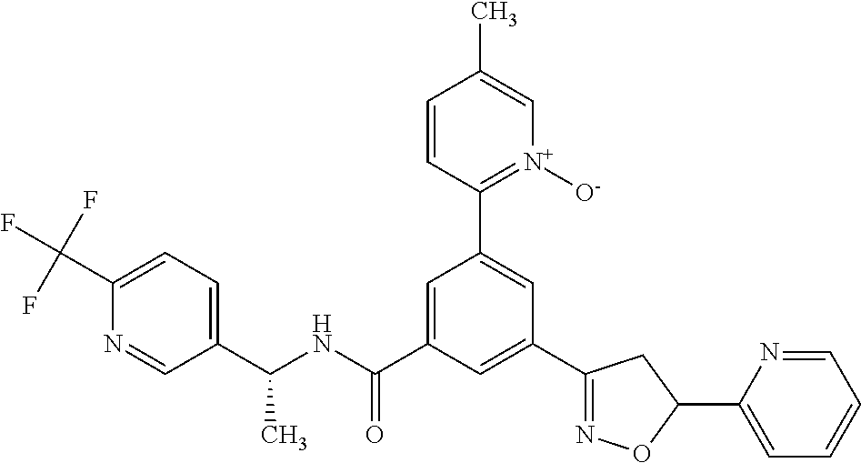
C1(C2=NOC(C3=CC=CC=N3)C2)=CC(C(NC(C2=CC=C(C(F)(F)F)N=C2)C)=O)=CC(C2=[N+]([O-])C=C(C)C=C2)=C1
